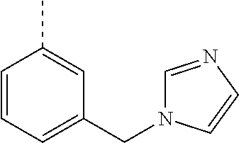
C1=CC=C(CN2C=NC=C2)C=C1C
